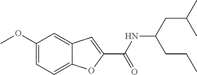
C1(OC)=CC=C2C(=C1)C=C(C(NC(CC(C)C)CCC)=O)O2
